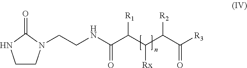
C1CN(CCNC(C(C(C(C([R3])=O)[R2])[Rx])[R1])=O)C(=O)N1
